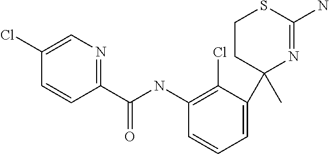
C1=CC=C(C2(C)CCSC(N)=N2)C(Cl)=C1NC(C1=NC=C(Cl)C=C1)=O
